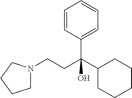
C1=CC(C(C2CCCCC2)(CCN2CCCC2)O)=CC=C1
